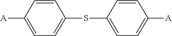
C1(SC2=CC=C([A])C=C2)=CC=C([A])C=C1
